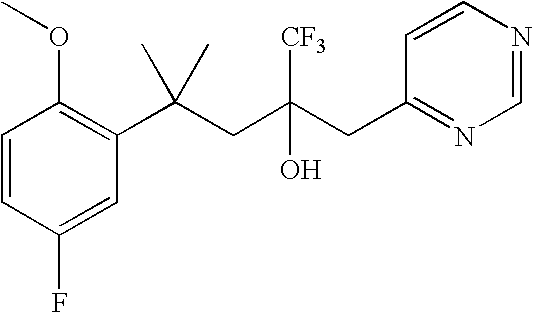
C1=CC(F)=CC(C(CC(CC2=NC=NC=C2)([CF3])O)(C)C)=C1OC
